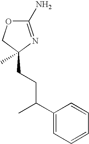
C1(N)=NC(CCC(C2=CC=CC=C2)C)(C)CO1
